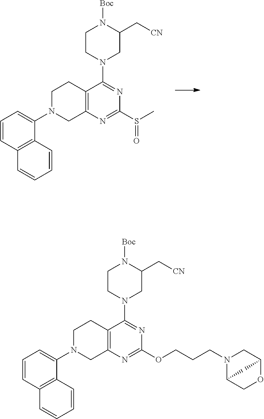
C12=C(N=C(S(C)=O)N=C1N1CC(C[CN])N([Boc])CC1)CN(C1=CC=CC3=C1C=CC=C3)CC2.C12=C(N=C(OCCCN3C4COC(C3)C4)N=C1N1CC(C[CN])N([Boc])CC1)CN(C1=CC=CC3=C1C=CC=C3)CC2
